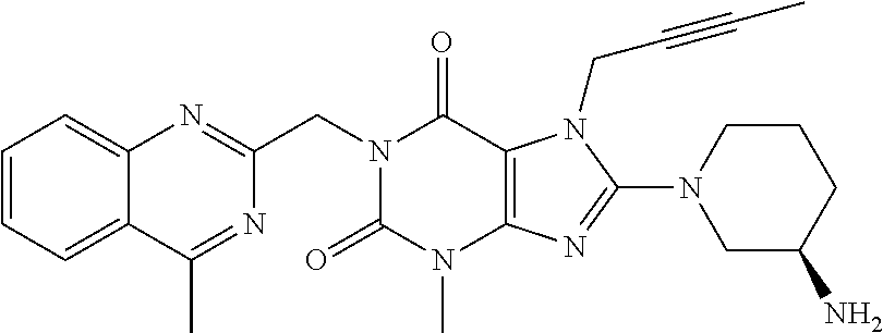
C12=CC=CC=C1N=C(CN1C(=O)N(C)C3=C(C1=O)N(CC#CC)C(N1CC(N)CCC1)=N3)N=C2C
